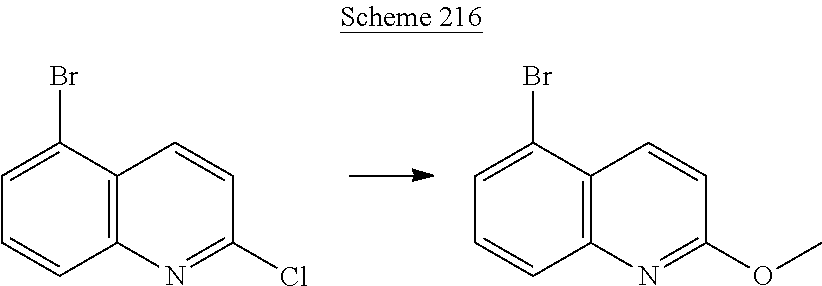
C12=C(C(Br)=CC=C1)C=CC(Cl)=N2.C12=C(C(Br)=CC=C1)C=CC(OC)=N2
